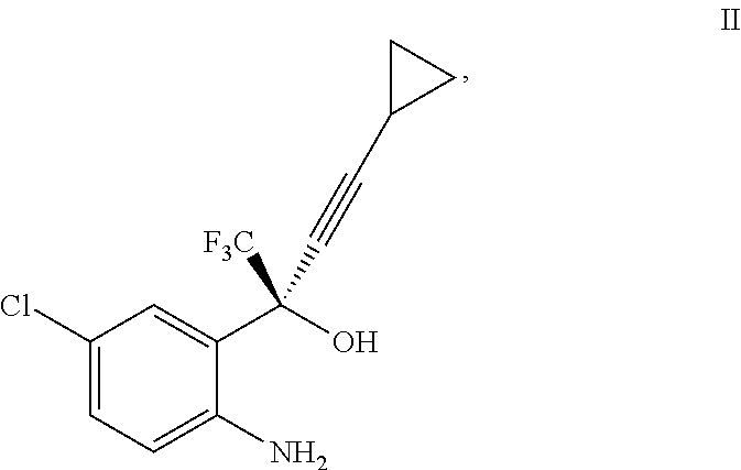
C1(Cl)=CC=C(N)C(C(O)(C#CC2CC2)[F3C])=C1
